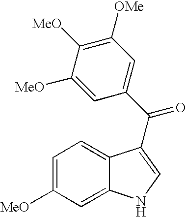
C1=C([MeO])C([MeO])=C([OMe])C=C1C(=O)C1=CNC2=CC([MeO])=CC=C21
